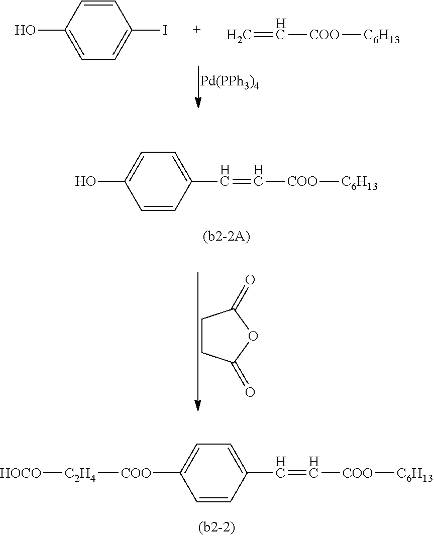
C1=C([COO][C2H4][HOCO])C=CC(C=C[COO][C6H13])=C1.[Pd(PPh3)4].C1(O)=CC=C(I)C=C1.C=C[COO][C6H13].C1CC(=O)OC1=O.C1(O)=CC=C(C=C[COO][C6H13])C=C1
